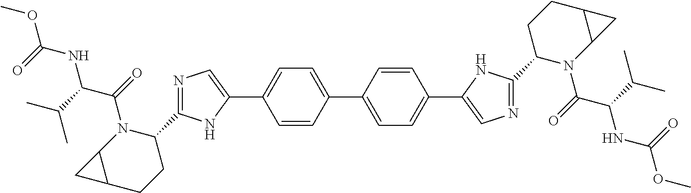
C1=CC(C2=CC=C(C3=CN=C(C4N(C(C(NC(=O)OC)C(C)C)=O)C5C(CC4)C5)N3)C=C2)=CC=C1C1=CN=C(C2N(C(C(NC(=O)OC)C(C)C)=O)C3C(CC2)C3)N1
